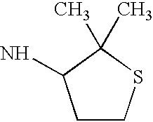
C1CSC(C)(C)C1N
